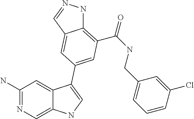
C1(N)=NC=C2C(=C1)C(C1=CC(C(=O)NCC3=CC=CC(Cl)=C3)=C3NN=CC3=C1)=CN2
